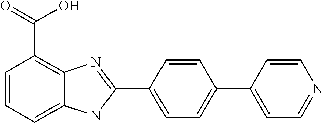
C1=CC=C2C(=C1C(=O)O)N=C(C1=CC=C(C3=CC=NC=C3)C=C1)N2
